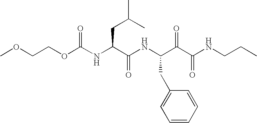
COCCOC(NC(C(NC(C(C(NCCC)=O)=O)CC1=CC=CC=C1)=O)CC(C)C)=O
